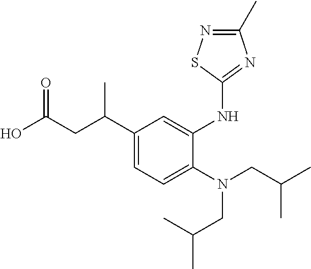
OC(CC(C1=CC=C(N(CC(C)C)CC(C)C)C(NC2=NC(C)=NS2)=C1)C)=O
